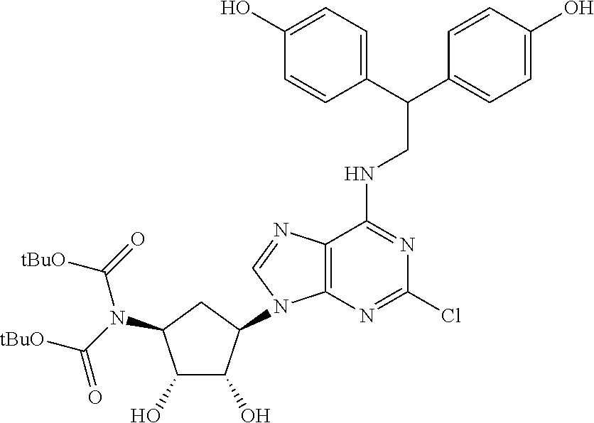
C1C(N2C3=C(C(NCC(C4=CC=C(O)C=C4)C4=CC=C(O)C=C4)=NC(Cl)=N3)N=C2)C(O)C(O)C1N(C([tBuO])=O)C(=O)[tBuO]
